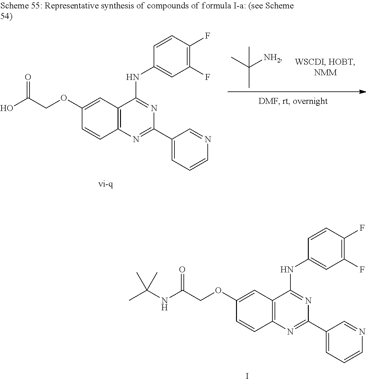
CC([NH2])(C)C.C1(C2=CC=CN=C2)=NC2=C(C=C(OCC(O)=O)C=C2)C(NC2=CC(F)=C(F)C=C2)=N1.C1(C2=CC=CN=C2)=NC2=C(C=C(OCC(NC(C)(C)C)=O)C=C2)C(NC2=CC(F)=C(F)C=C2)=N1.I
